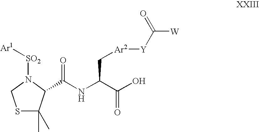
C1(C(NC(C(O)=O)C[Ar2][Y]C([W])=O)=O)N([SO2][Ar1])CSC1(C)C
